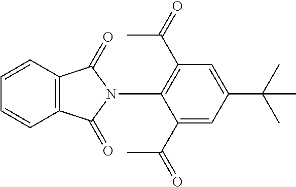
C12=C(C=CC=C1)C(=O)N(C1=C(C(=O)C)C=C(C(C)(C)C)C=C1C(=O)C)C2=O
